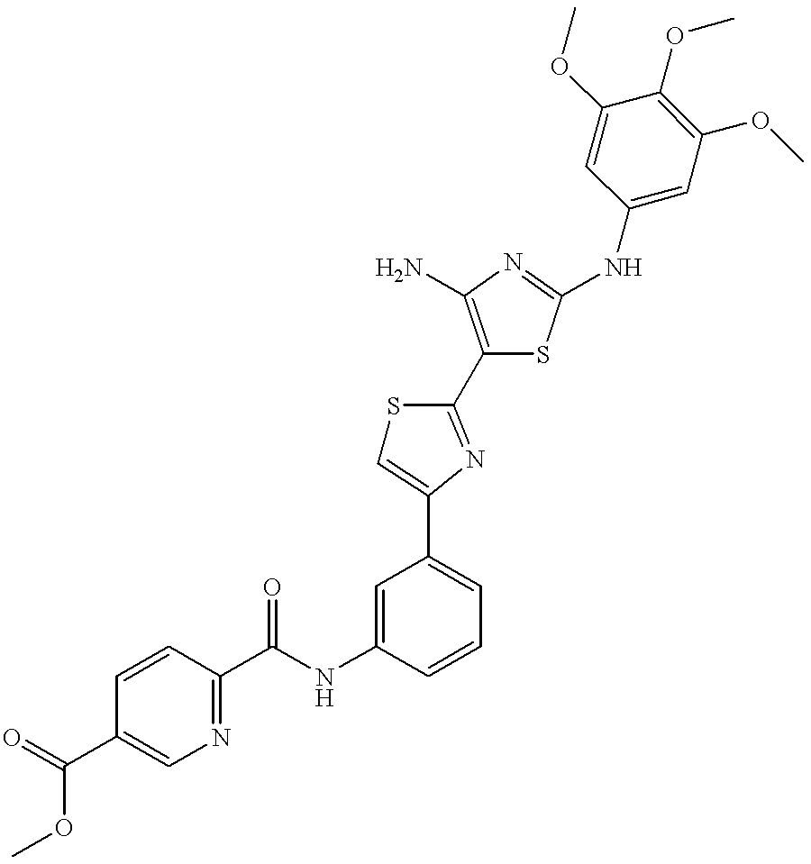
C(NC1=CC(C2=CSC(C3=C(N)N=C(NC4=CC(OC)=C(OC)C(OC)=C4)S3)=N2)=CC=C1)(=O)C1=NC=C(C(=O)OC)C=C1
